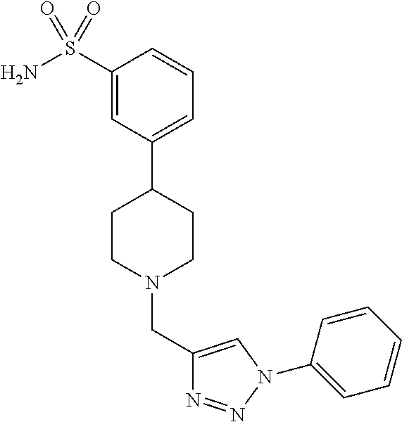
C1(S(N)(=O)=O)=CC(C2CCN(CC3=CN(C4=CC=CC=C4)N=N3)CC2)=CC=C1
